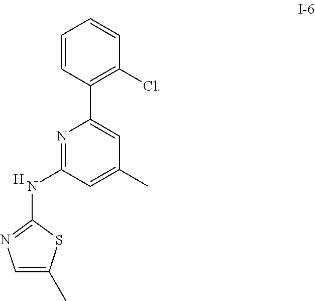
C1(C2=CC(C)=CC(NC3=NC=C(C)S3)=N2)=C(Cl)C=CC=C1.[H]
